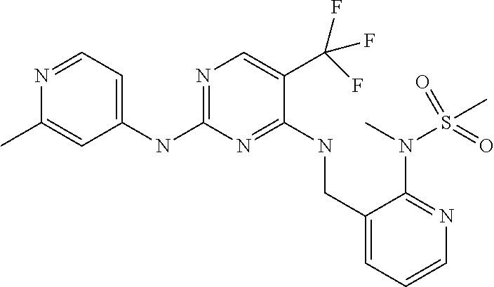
C1(NC2=NC=C(C(F)(F)F)C(NCC3=CC=CN=C3N(S(C)(=O)=O)C)=N2)=CC=NC(C)=C1
